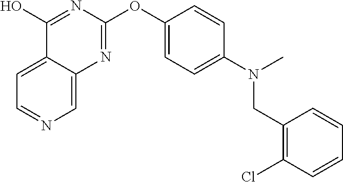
C1(O)=NC(OC2=CC=C(N(C)CC3=C(Cl)C=CC=C3)C=C2)=NC2=CN=CC=C12
